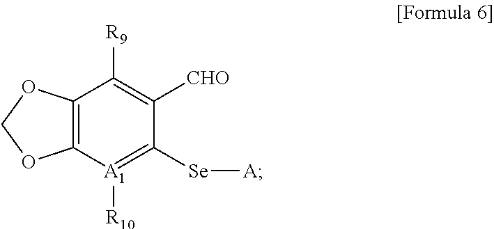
C12=C([A1]([R10])=C([Se][A])C([CHO])=C1[R9])OCO2
